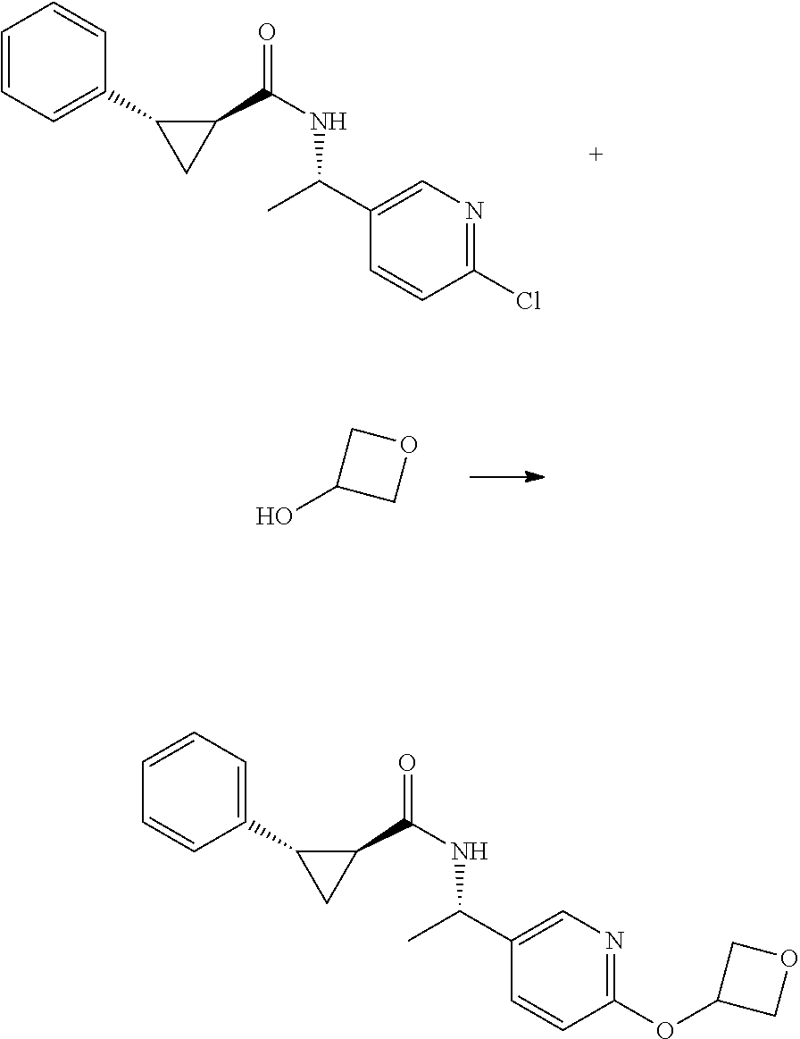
C1=CC=C(C2CC2C(NC(C)C2=CN=C(Cl)C=C2)=O)C=C1.OC1COC1.C1=CC=C(C2CC2C(NC(C)C2=CN=C(OC3COC3)C=C2)=O)C=C1
